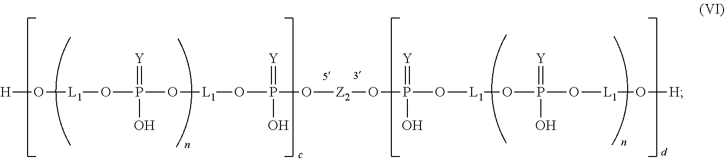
[H]O[L1]OP(O)(=[Y])O[L1]OP(=[Y])(O)O[Z2]OP(=[Y])(O)O[L1]OP(O)(=[Y])O[L1]O[H]
